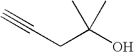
C(CC(O)(C)C)#C
